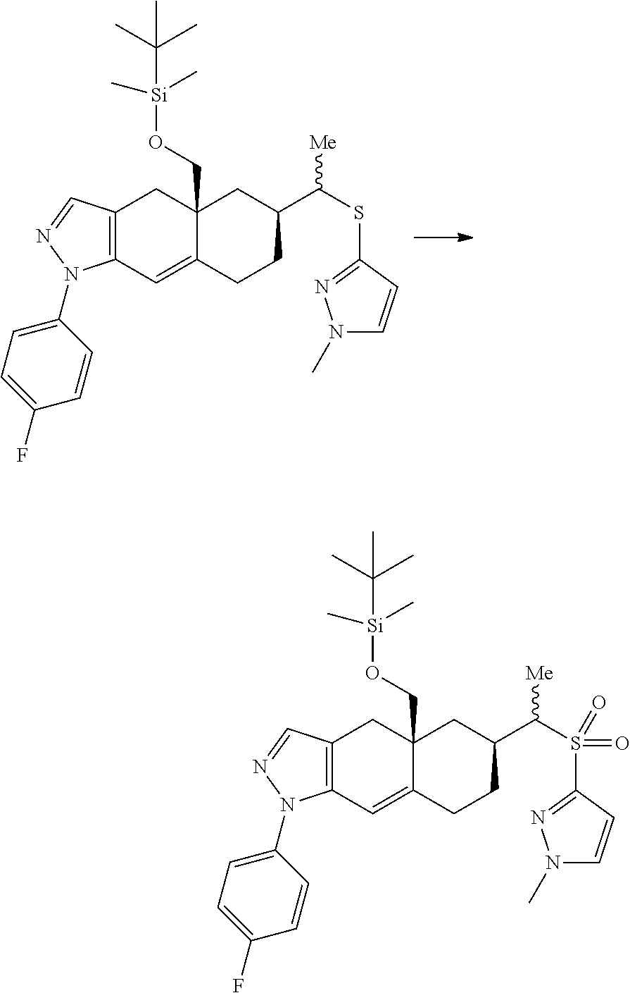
C12=C(C=C3C(CO[Si](C)(C)C(C)(C)C)(C1)CC(C(SC1=NN(C)C=C1)[Me])CC3)N(C1=CC=C(F)C=C1)N=C2.C12=C(C=C3C(CO[Si](C)(C)C(C)(C)C)(C1)CC(C(S(C1=NN(C)C=C1)(=O)=O)[Me])CC3)N(C1=CC=C(F)C=C1)N=C2
